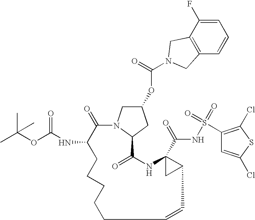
O(C1CN2C(C1)C(=O)NC1(C(=O)NS(=O)(C3=C(Cl)SC(Cl)=C3)=O)CC1C=CCCCCCC(NC(OC(C)(C)C)=O)C2=O)C(=O)N1CC2=C(C=CC=C2F)C1
